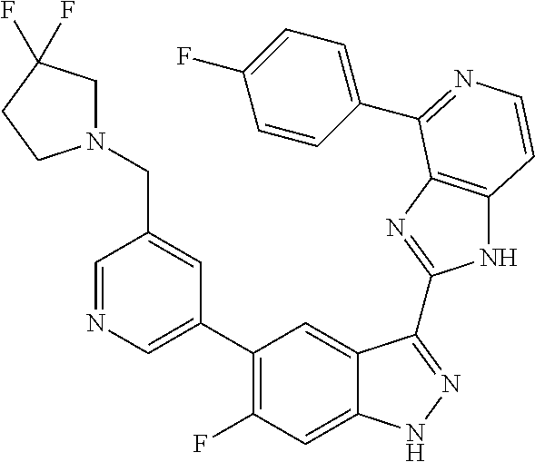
C1=C(C2=C(F)C=C3C(=C2)C(C2=NC4=C(N2)C=CN=C4C2=CC=C(F)C=C2)=NN3)C=C(CN2CC(F)(F)CC2)C=N1
